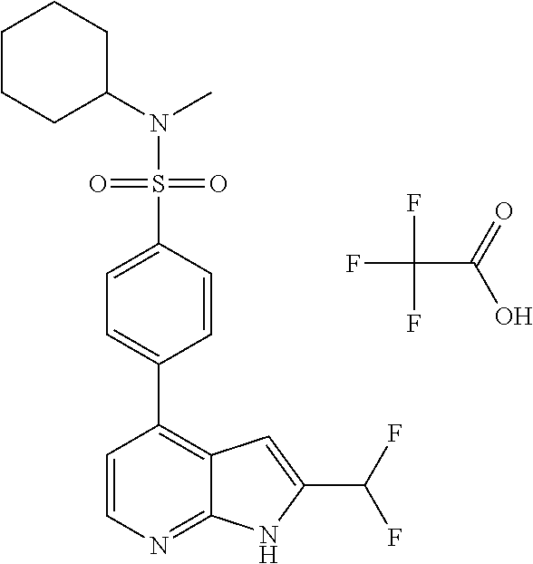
N(S(=O)(=O)C1=CC=C(C2=C3C(=NC=C2)NC(C(F)F)=C3)C=C1)(C1CCCCC1)C.FC(C(=O)O)(F)F
